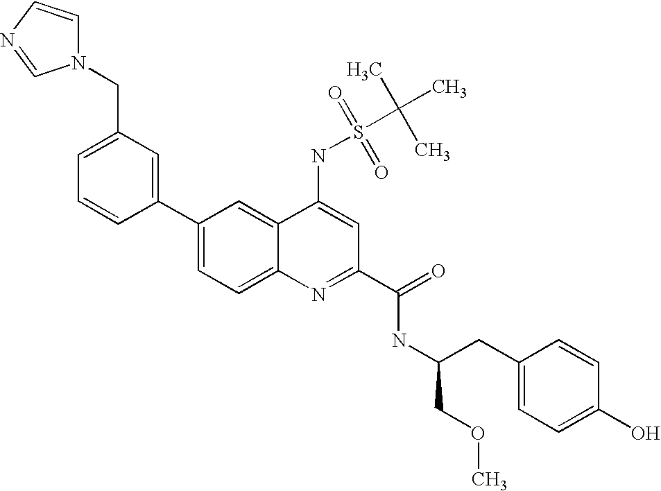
N1(CC2=CC=CC(C3=CC=C4C(=C3)C(NS(C(C)(C)C)(=O)=O)=CC(C(=O)NC(CC3=CC=C(O)C=C3)COC)=N4)=C2)C=CN=C1
